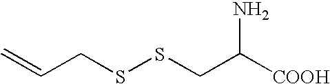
[COOH]C(N)CSSCC=C
